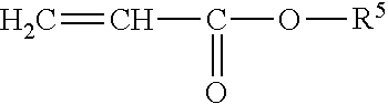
C=CC(=O)O[R5]
